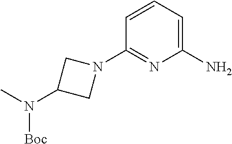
C1(N)=CC=CC(N2CC(N(C)[Boc])C2)=N1
